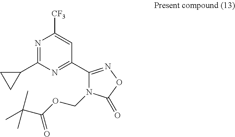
N1=C(C2CC2)N=C(C2=NOC(=O)N2COC(C(C)(C)C)=O)C=C1[CF3]
